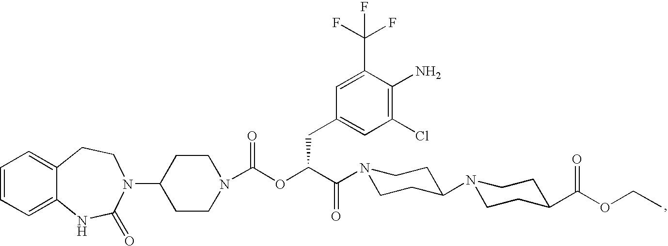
C1=CC=C2C(=C1)CCN(C1CCN(C(OC(C(=O)N3CCC(N4CCC(C(OCC)=O)CC4)CC3)CC3=CC(Cl)=C(N)C(C(F)(F)F)=C3)=O)CC1)C(=O)N2
